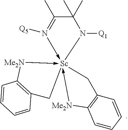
C1(C)(C)N([Q1])[Sc]23(-[Me2N]C4=C(C=CC=C4)C2)(-[Me2N]C2=C(C=CC=C2)C3)-N([Q5])=C1C
